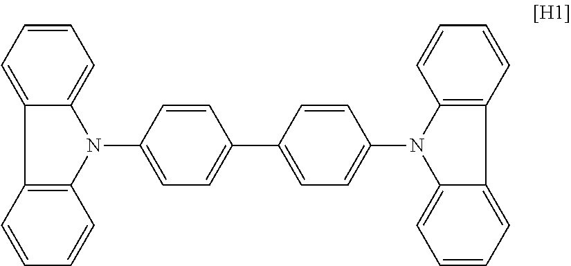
C12=CC=CC=C1C1=C(N2C2=CC=C(C3=CC=C(N4C5=CC=CC=C5C5=C4C=CC=C5)C=C3)C=C2)C=CC=C1
